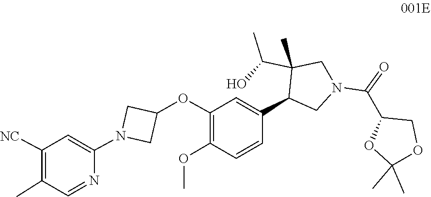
C1=C(C2C(C(C)O)(C)CN(C(C3OC(C)(C)OC3)=O)C2)C=CC(OC)=C1OC1CN(C2=CC([NC])=C(C)C=N2)C1
